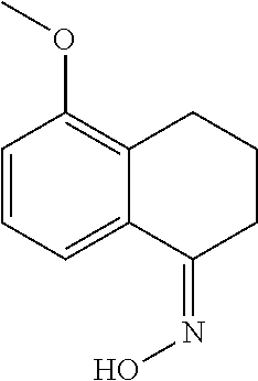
C1=CC=C2C(=C1OC)CCCC2=NO
